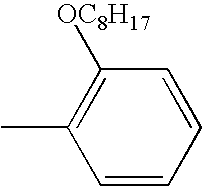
C1=CC=CC(C)=C1[OC8H17]
